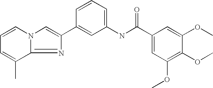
C1=CC=C(NC(=O)C2=CC(OC)=C(OC)C(OC)=C2)C=C1C1=CN2C(=N1)C(C)=CC=C2
